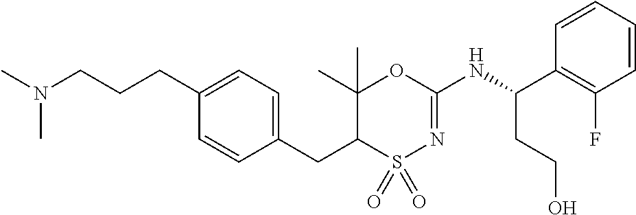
C1=C(CCCN(C)C)C=CC(CC2C(C)(C)OC(NC(C3=C(F)C=CC=C3)CCO)=NS2(=O)=O)=C1
